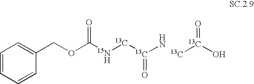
C1=CC=CC(COC([15N   H][13C][13C](=O)N)=O)=C1.[13C][13C](=O)O
